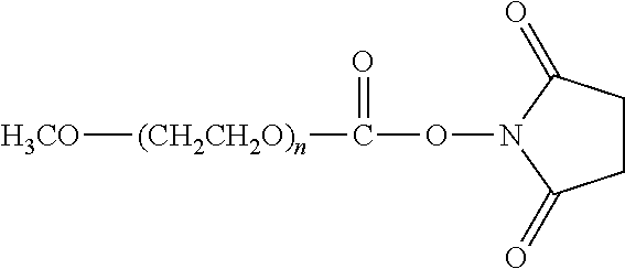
[H3CO][(CH2CH2O)n]C(ON1C(=O)CCC1=O)=O
